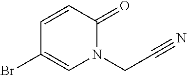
C1=CC(=O)N(CC#N)C=C1Br
